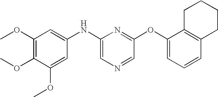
C1(OC)=C(OC)C(OC)=CC(NC2=CN=CC(OC3=CC=CC4=C3CCCC4)=N2)=C1
